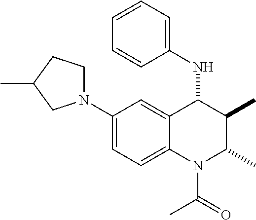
C1(N2CCC(C)C2)=CC=C2C(=C1)C(NC1=CC=CC=C1)C(C)C(C)N2C(=O)C
